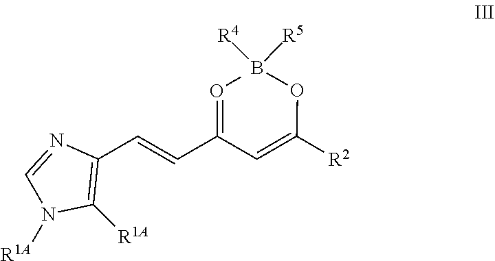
B([R5])([R4])OC(=CC(C=CC1=C([R1A])N([R1A])C=N1)=OC)[R2]
